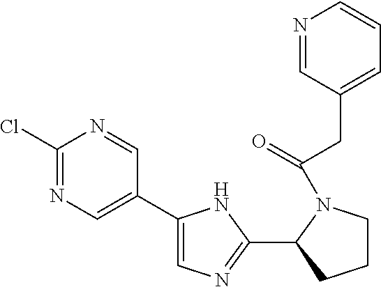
C1(Cl)=NC=C(C2=CN=C(C3CCCN3C(CC3=CC=CN=C3)=O)N2)C=N1
